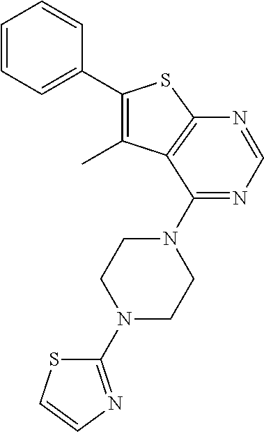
C1(C2=CC=CC=C2)=C(C)C2=C(S1)N=CN=C2N1CCN(C2=NC=CS2)CC1
